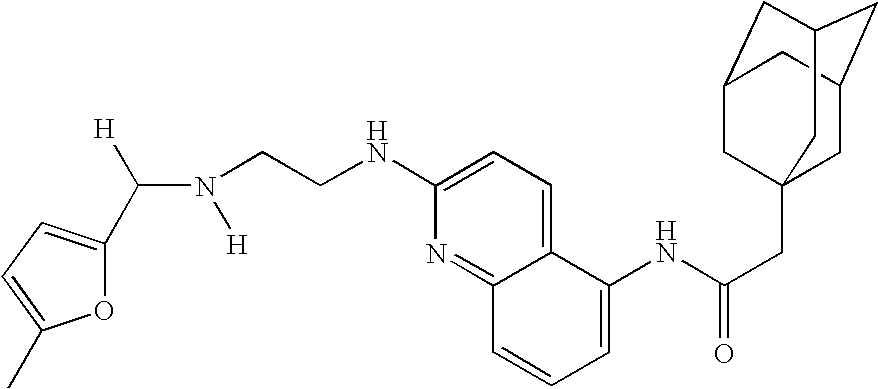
C(N([H])CCNC1=CC=C2C(=N1)C=CC=C2NC(CC12CC3CC(CC(C1)C3)C2)=O)([H])C1=CC=C(C)O1
